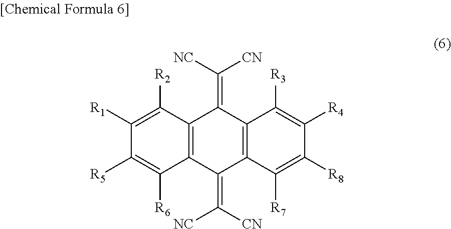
C12=C(C(=C([CN])[NC])C3=C(C1=C([CN])[NC])C([R3])=C([R4])C([R8])=C3[R7])C([R6])=C([R5])C([R1])=C2[R2]
